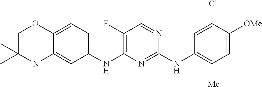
C1=C([OMe])C(Cl)=CC(NC2=NC(NC3=CC=C4C(=C3)NC(C)(C)CO4)=C(F)C=N2)=C1[Me]
